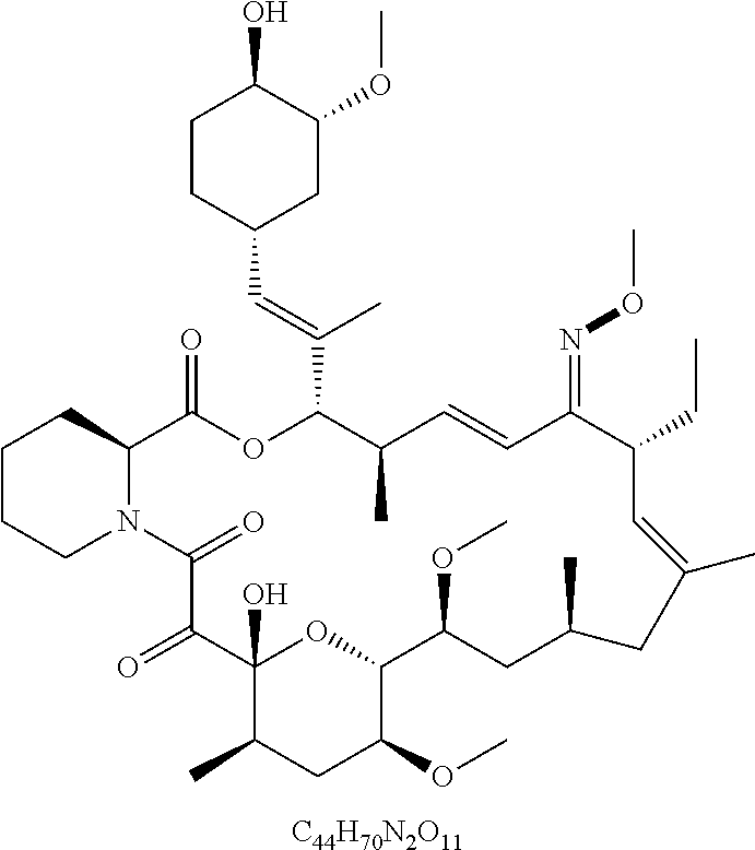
[C44H70N2O11].C1CCN2C(C1)C(=O)OC(C(=CC1CC(OC)C(O)CC1)C)C(C)C=CC(=NOC)C(CC)C=C(C)CC(C)CC(OC)C1OC(O)(C(=O)C2=O)C(C)CC1OC
